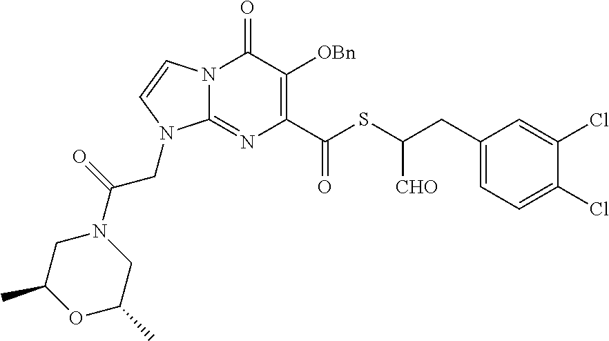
N12C(=NC(C(SC(CC3=CC=C(Cl)C(Cl)=C3)[CHO])=O)=C([OBn])C1=O)N(CC(N1CC(C)OC(C)C1)=O)C=C2
